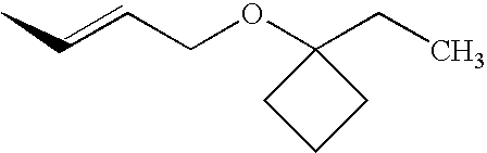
C(=CCOC1(CC)CCC1)C
